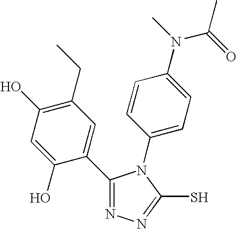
C1(C2=CC(CC)=C(O)C=C2O)=NN=C(S)N1C1=CC=C(N(C)C(=O)C)C=C1
